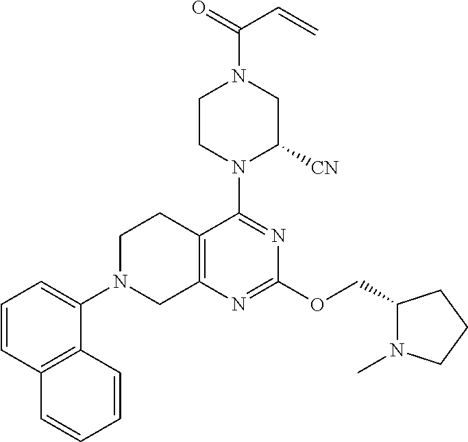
C1CN(C2=NC(OCC3N(C)CCC3)=NC3=C2CCN(C2=CC=CC4=C2C=CC=C4)C3)C([CN])CN1C(=O)C=C
